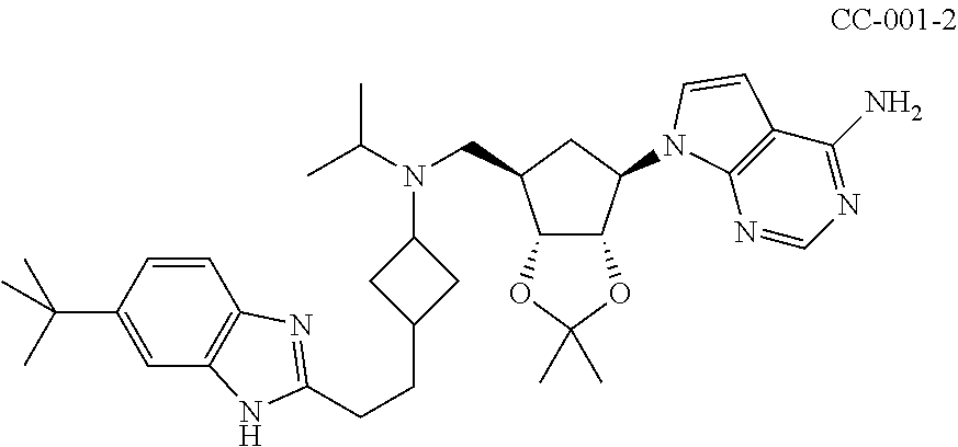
C1=CC(C(C)(C)C)=CC2=C1N=C(CCC1CC(N(C(C)C)CC3CC(N4C5=C(C(N)=NC=N5)C=C4)C4C3OC(C)(C)O4)C1)N2
